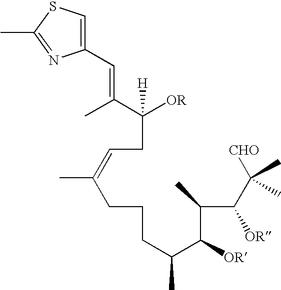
C1(C=C(C)C([OR])([H])CC=C(CCCC(C(C(C(C([CHO])(C)C)[OR])C)[OR])C)C)=CSC(C)=N1
